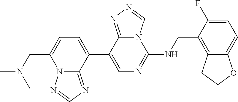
C1(C2=CC=C(CN(C)C)N3C2=NC=N3)=CN=C(NCC2=C3C(=CC=C2F)OCC3)N2C1=NN=C2
